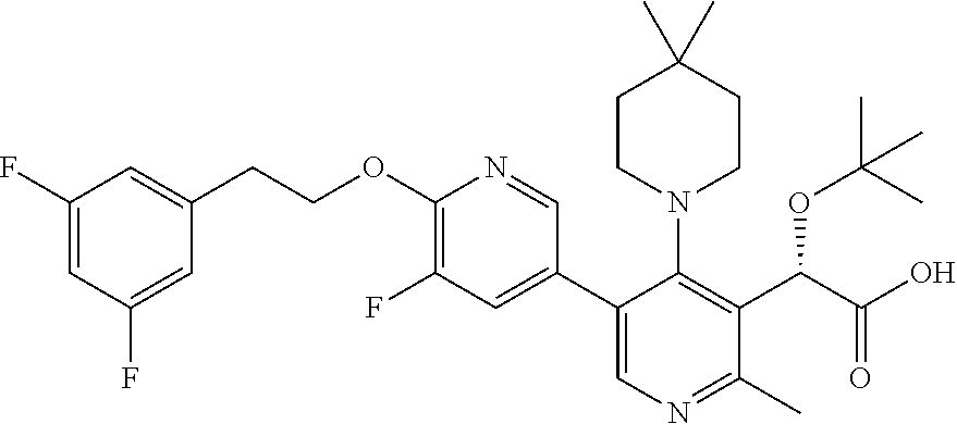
O(C1=C(F)C=C(C2=CN=C(C)C(C(C(O)=O)OC(C)(C)C)=C2N2CCC(C)(C)CC2)C=N1)CCC1=CC(F)=CC(F)=C1
